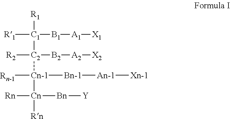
[R1][C1]([R1])([B1][A1][X1])[C2]([Cn-1]([Rn-1])([Cn]([Rn])([Bn][Y])[Rn])[Bn-1][An-1][Xn-1])([B2][A2][X2])[R2]
